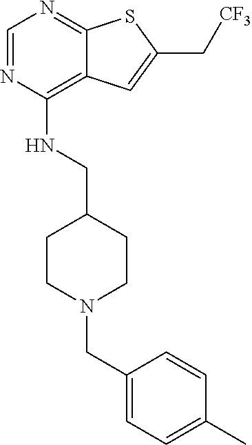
C1=NC(NCC2CCN(CC3=CC=C(C)C=C3)CC2)=C2C(=N1)SC(C[CF3])=C2
